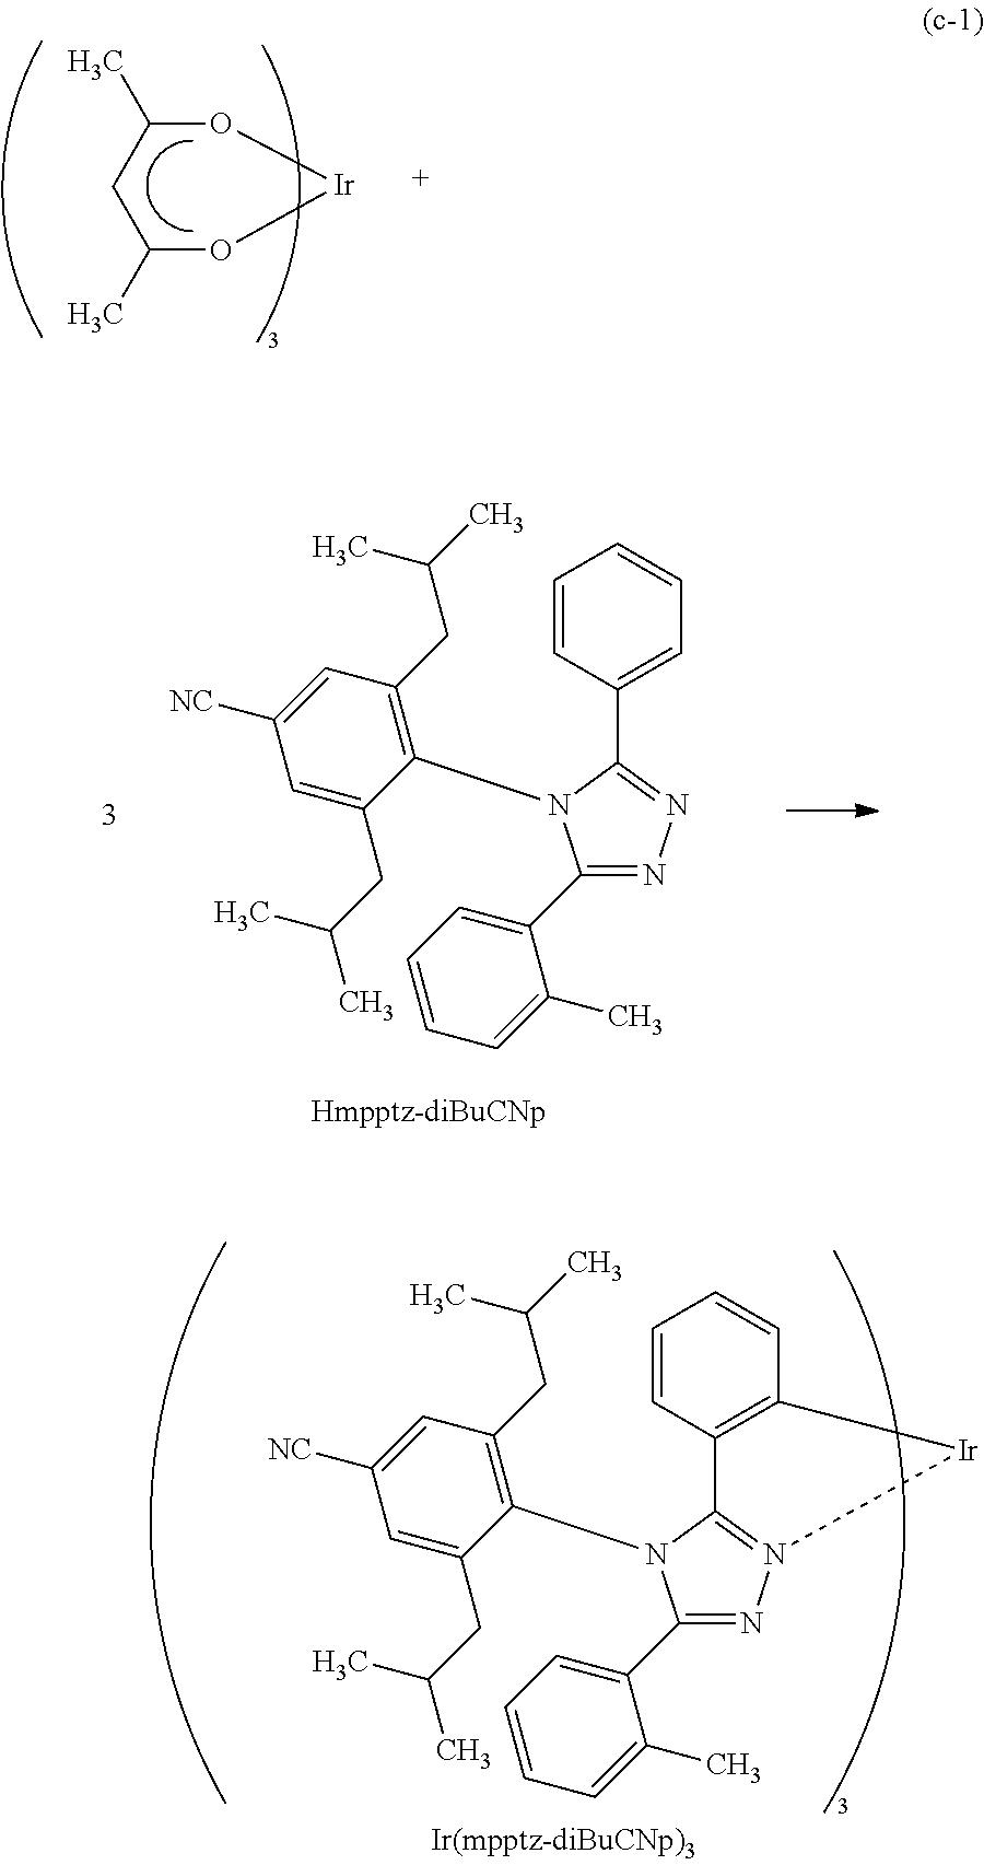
C1=CC2=C(C=C1)[Ir]N1=C2N(C2=C(CC(C)C)C=C([NC])C=C2CC(C)C)C(C2=CC=CC=C2C)=N1.C1(C)CC(C)O[Ir]O1.C1=CC(C2=NN=C(C3=CC=CC=C3C)N2C2=C(CC(C)C)C=C([NC])C=C2CC(C)C)=CC=C1
